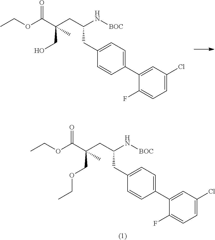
C1(F)=CC=C(Cl)C=C1C1=CC=C(CC(CC(C(OCC)=O)(CO)C)N[BOC])C=C1.C1(F)=CC=C(Cl)C=C1C1=CC=C(CC(CC(C(OCC)=O)(COCC)C)N[BOC])C=C1
